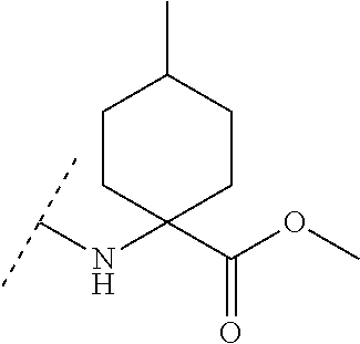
C(NC1(C(OC)=O)CCC(C)CC1)(C)C
